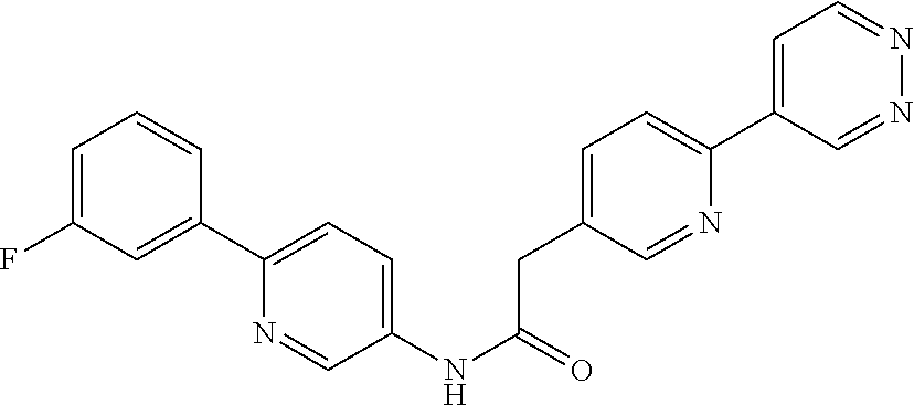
C1=C(F)C=C(C2=CC=C(NC(CC3=CC=C(C4=CC=NN=C4)N=C3)=O)C=N2)C=C1
